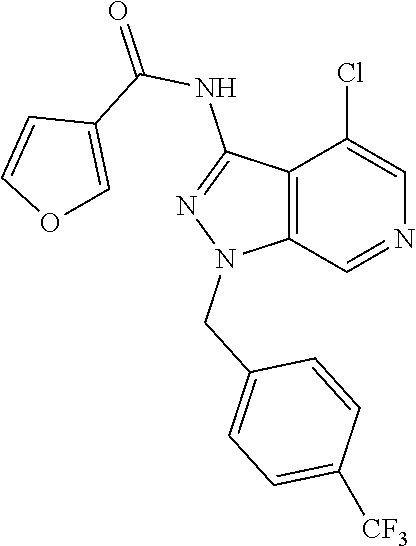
C12=C(C=NC=C1Cl)N(CC1=CC=C([CF3])C=C1)N=C2NC(=O)C1=COC=C1
